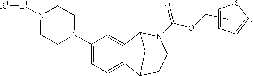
O(C(=O)N1CCC2C3=CC=C(N4CCN([L1][R1])CC4)C=C3C1C2)CC.C1=CC=CS1
